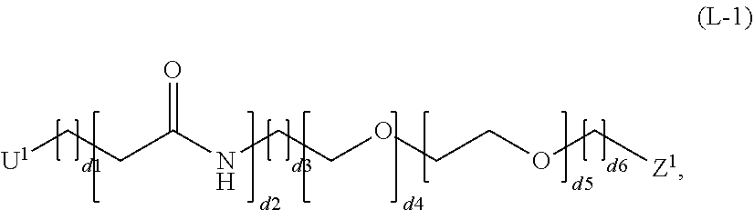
[U1]CCC(NCCOCCOC[Z1])=O
